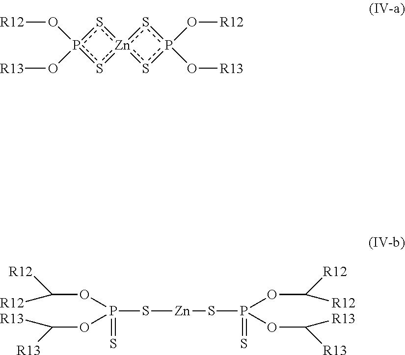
s1p(O[R12])(O[R13])s[Zn]12sp(O[R12])(O[R13])s2.C(OP(OC([R13])[R13])(S[Zn]SP(OC([R12])[R12])(OC([R13])[R13])=S)=S)([R12])[R12]
